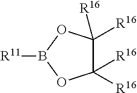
C1([R16])([R16])C([R16])([R16])OB([R11])O1
